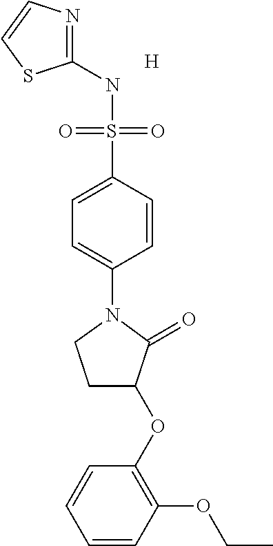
C1(NS(C2=CC=C(N3CCC(OC4=C(OCC)C=CC=C4)C3=O)C=C2)(=O)=O)=NC=CS1.[H]
